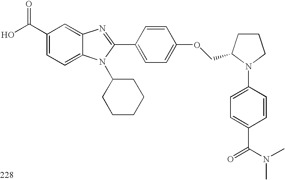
OC(C1=CC=C2C(=C1)N=C(C1=CC=C(OCC3CCCN3C3=CC=C(C(N(C)C)=O)C=C3)C=C1)N2C1CCCCC1)=O
